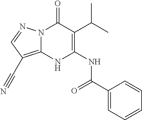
N12C(=C(C#N)C=N1)NC(NC(C1=CC=CC=C1)=O)=C(C(C)C)C2=O
